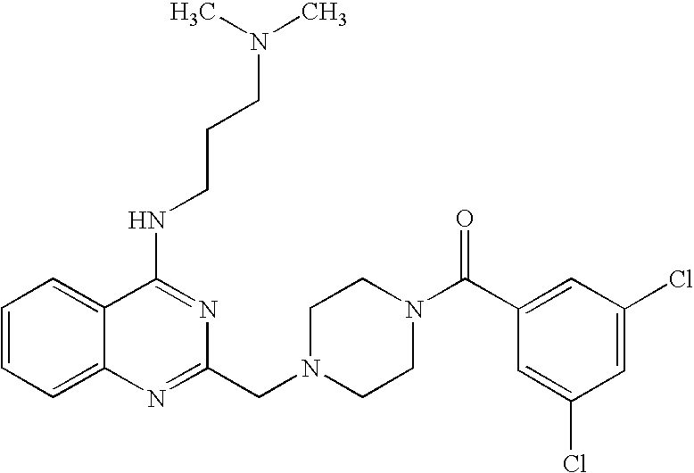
C1=CC=C2C(=C1)C(NCCCN(C)C)=NC(CN1CCN(C(=O)C3=CC(Cl)=CC(Cl)=C3)CC1)=N2
